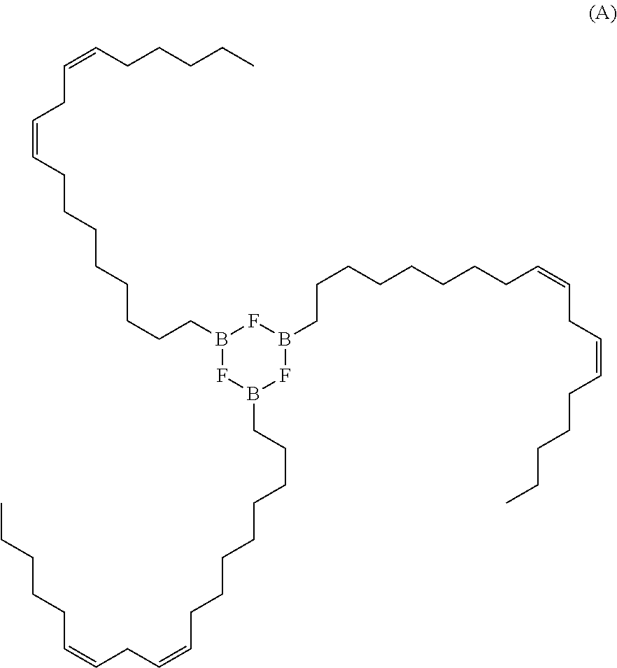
B1(CCCCCCCCC=CCC=CCCCCC)FB(CCCCCCCCC=CCC=CCCCCC)FB(CCCCCCCCC=CCC=CCCCCC)F1
